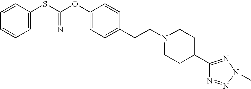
C1=CC2=C(C=C1)N=C(OC1=CC=C(CCN3CCC(C4=NN(C)N=N4)CC3)C=C1)S2
